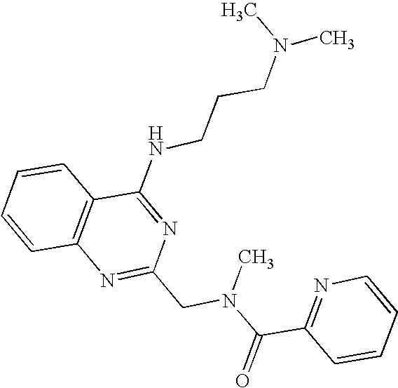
C1=CC2=C(C=C1)C(NCCCN(C)C)=NC(CN(C(C1=NC=CC=C1)=O)C)=N2
